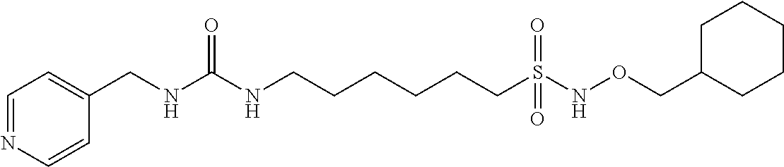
C1=C(CNC(NCCCCCCS(=O)(=O)NOCC2CCCCC2)=O)C=CN=C1
